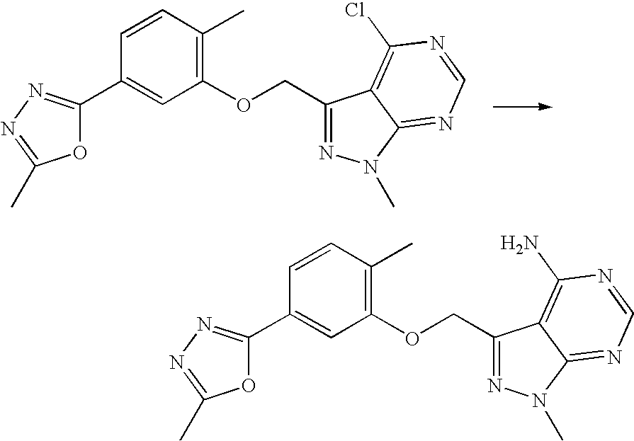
C1(C2=NN=C(C)O2)=CC(OCC2=NN(C)C3=NC=NC(Cl)=C23)=C(C)C=C1.C1(C2=NN=C(C)O2)=CC(OCC2=NN(C)C3=NC=NC(N)=C23)=C(C)C=C1
